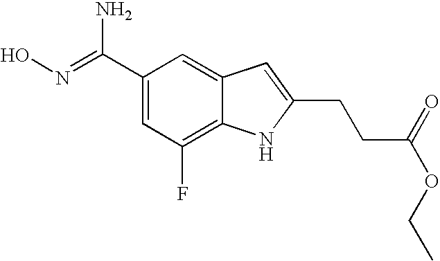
C1(C(=NO)N)=CC(F)=C2C(=C1)C=C(CCC(=O)OCC)N2
